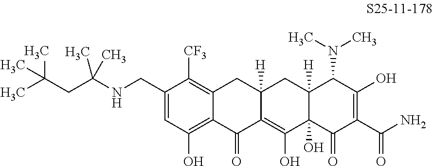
C1(CNC(CC(C)(C)C)(C)C)=CC(O)=C2C(=C1[CF3])CC1([H])C(=C(O)C3(O)C([H])(C1)C(N(C)C)C(O)=C(C(N)=O)C3=O)C2=O
